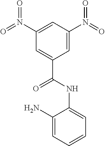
C1=CC=C(NC(=O)C2=CC(N(=O)=O)=CC(N(=O)=O)=C2)C(N)=C1
